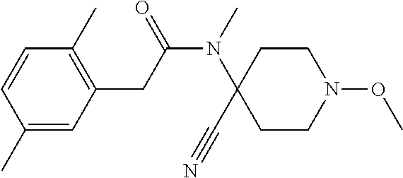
C1=CC(C)=CC(CC(N(C2(C#N)CCN(OC)CC2)C)=O)=C1C
